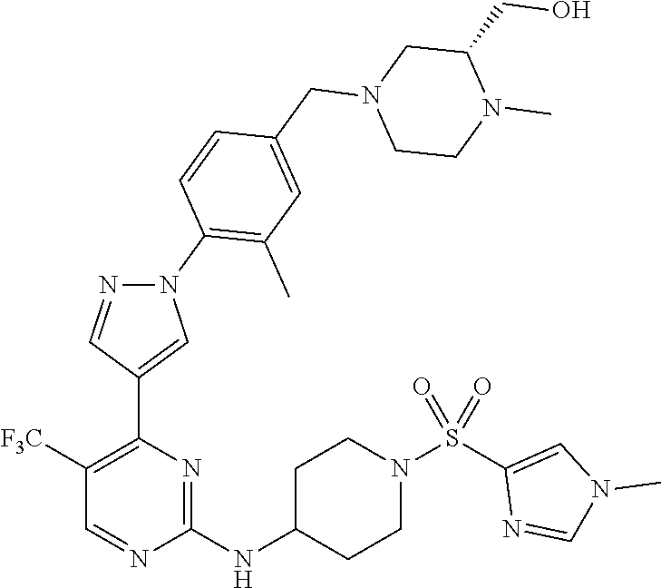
N(C1=NC(C2=CN(C3=C(C)C=C(CN4CCN(C)C(CO)C4)C=C3)N=C2)=C([F3C])C=N1)C1CCN(S(=O)(=O)C2=CN(C)C=N2)CC1
